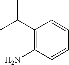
C1(C(C)C)=C(N)C=CC=C1
